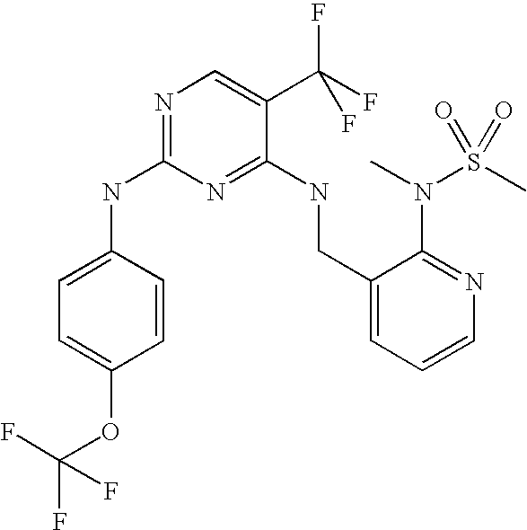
C1(NC2=NC=C(C(F)(F)F)C(NCC3=CC=CN=C3N(C)S(C)(=O)=O)=N2)=CC=C(OC(F)(F)F)C=C1
